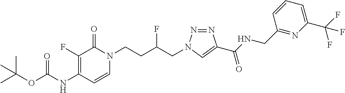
N(C1=C(F)C(=O)N(CCC(CN2N=NC(C(NCC3=NC(C(F)(F)F)=CC=C3)=O)=C2)F)C=C1)C(=O)OC(C)(C)C
